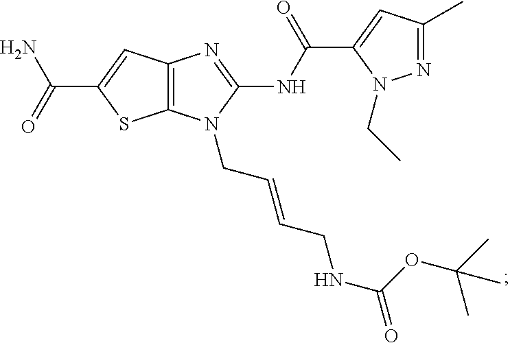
C12=C(N=C(NC(C3=CC(C)=NN3CC)=O)N1CC=CCNC(OC(C)(C)C)=O)C=C(C(N)=O)S2
